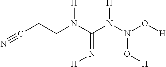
N#CCCN([H])C(=N[H])N([H])N(O[H])O[H]
